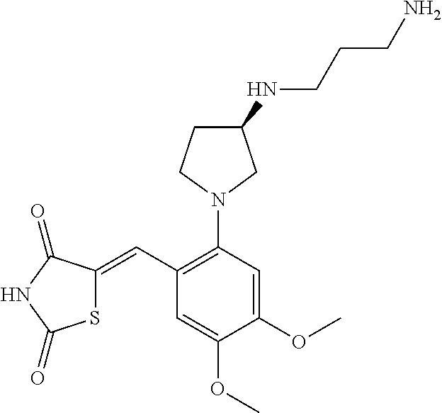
S1C(=CC2=C(N3CC(NCCCN)CC3)C=C(OC)C(OC)=C2)C(=O)NC1=O
